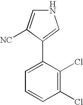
N1C=C([NC])C(C2=CC=CC(Cl)=C2Cl)=C1
